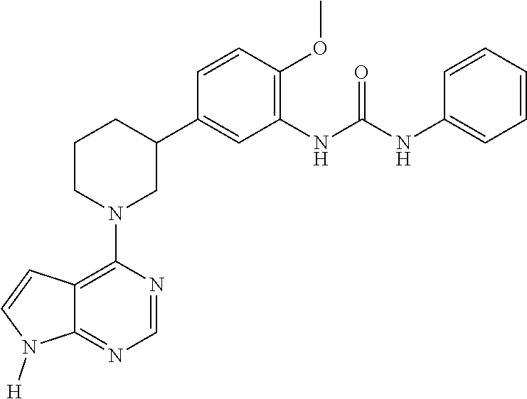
C12=C(N3CC(C4=CC(NC(NC5=CC=CC=C5)=O)=C(OC)C=C4)CCC3)N=CN=C1N([H])C=C2
